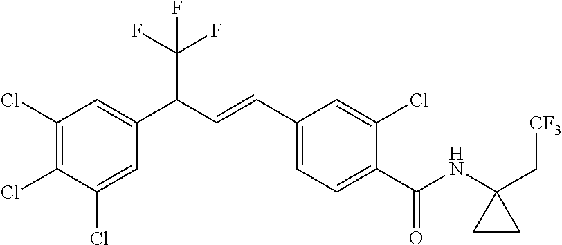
C1(Cl)=CC(C(C=CC2=CC=C(C(NC3(C[CF3])CC3)=O)C(Cl)=C2)C(F)(F)F)=CC(Cl)=C1Cl
